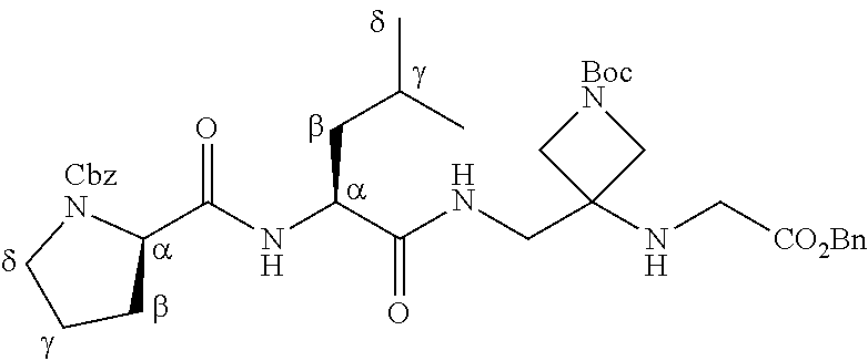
N(CC1(NC[CO2Bn])C[BocN]C1)C(C(NC(C1[CbzN]CCC1)=O)CC(C)C)=O
